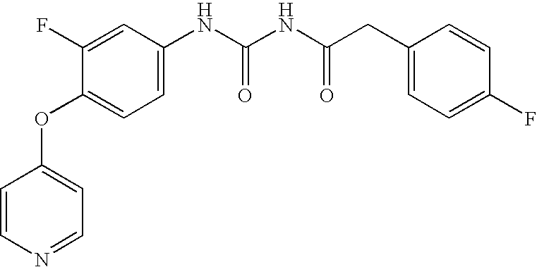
C1=CN=CC=C1OC1=CC=C(NC(NC(CC2=CC=C(F)C=C2)=O)=O)C=C1F
